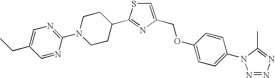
C1=C(COC2=CC=C(N3N=NN=C3C)C=C2)N=C(C2CCN(C3=NC=C(CC)C=N3)CC2)S1
